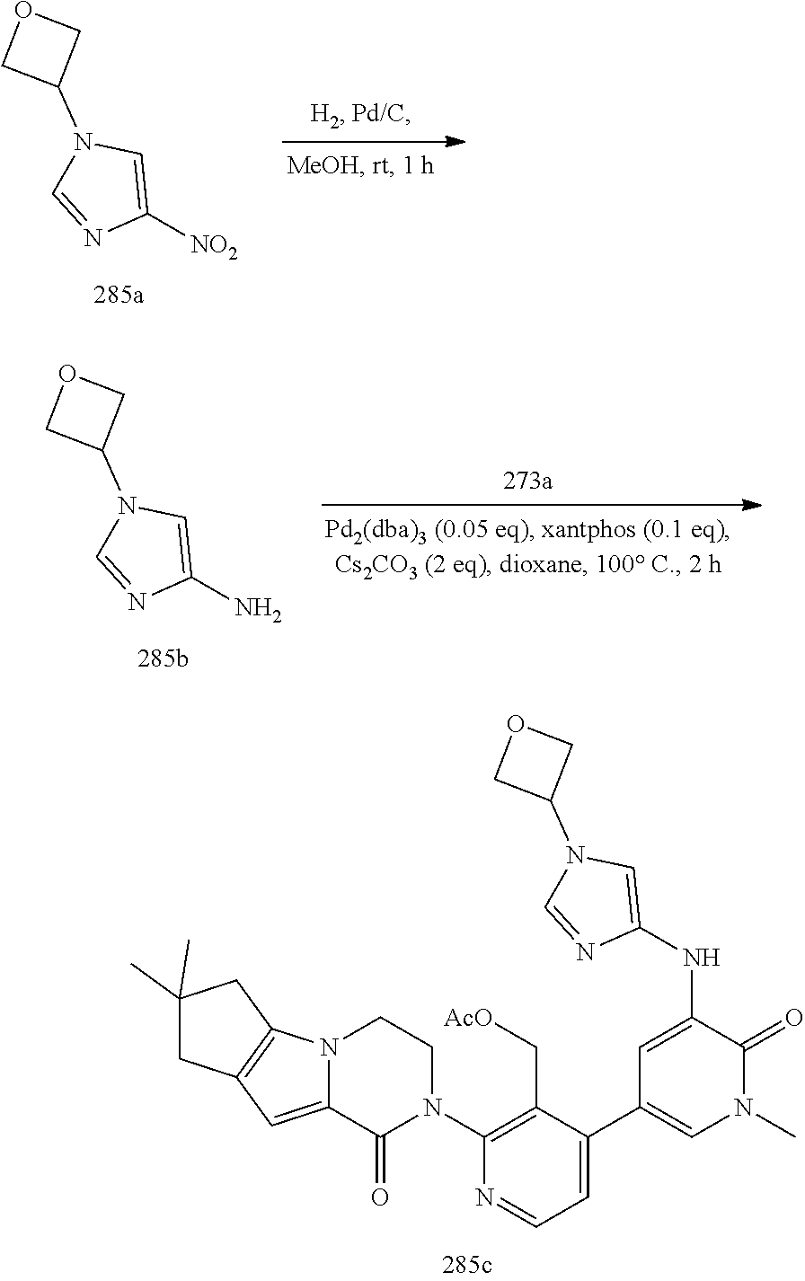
C1([NO2])=CN(C2COC2)C=N1.C1(N)=CN(C2COC2)C=N1.C1=C(NC2=CN(C3COC3)C=N2)C(=O)N(C)C=C1C1=CC=NC(N2CCN3C(=CC4=C3CC(C)(C)C4)C2=O)=C1C[AcO]
